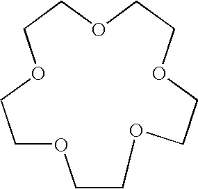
C1COCCOCCOCCOCCO1
